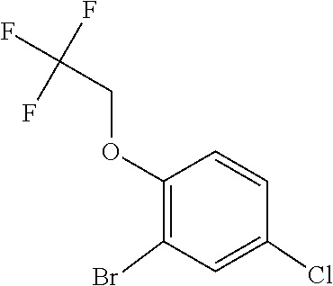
C1(OCC(F)(F)F)=C(Br)C=C(Cl)C=C1
